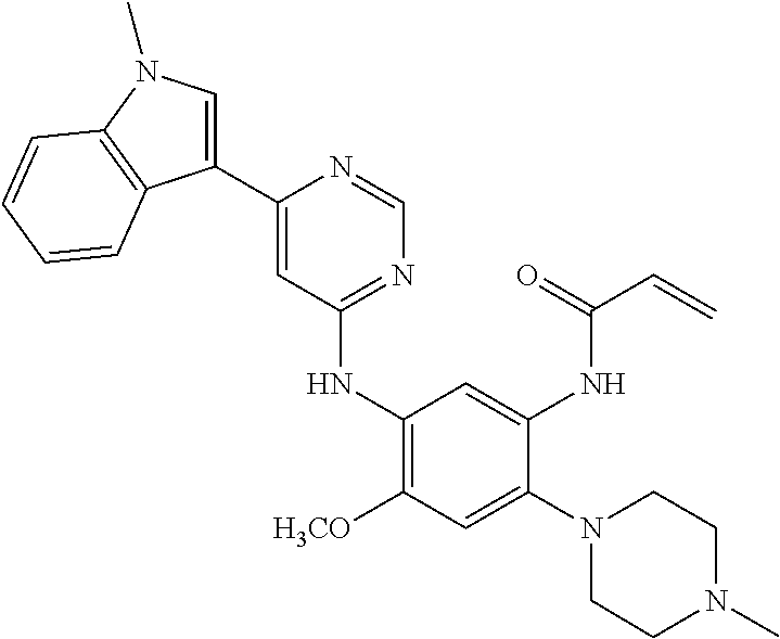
C1(C2=CN(C)C3=C2C=CC=C3)=CC(NC2=C([OCH3])C=C(N3CCN(C)CC3)C(NC(=O)C=C)=C2)=NC=N1
